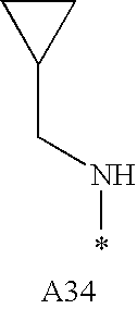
C1CC1CN*
